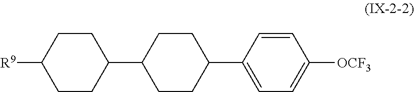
[R9]C1CCC(C2CCC(C3=CC=C([OCF3])C=C3)CC2)CC1
